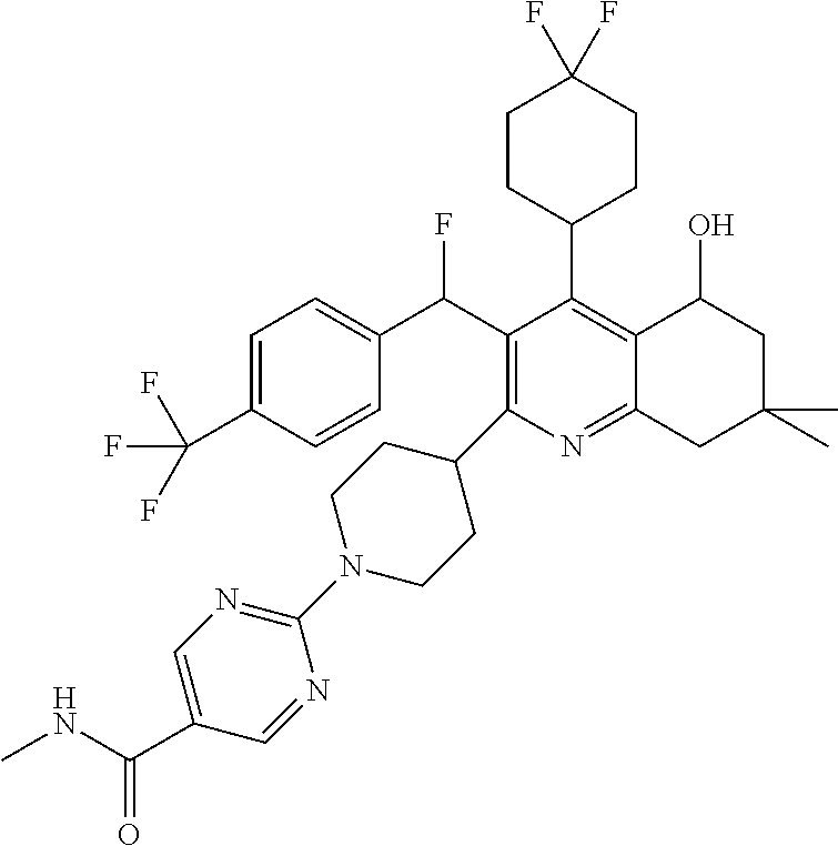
C1(N2CCC(C3=C(C(C4=CC=C(C(F)(F)F)C=C4)F)C(C4CCC(F)(F)CC4)=C4C(=N3)CC(C)(C)CC4O)CC2)=NC=C(C(NC)=O)C=N1
